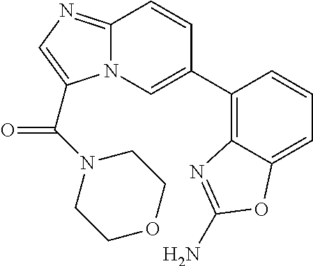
C1(C2=CN3C(=NC=C3C(N3CCOCC3)=O)C=C2)=C2C(=CC=C1)OC(N)=N2
